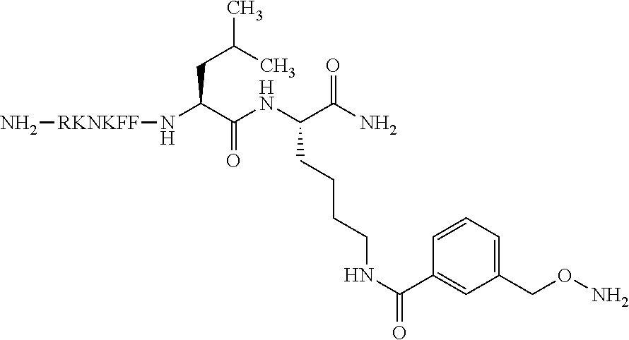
N[RKNKFF]NC(C(NC(C(N)=O)CCCCNC(=O)C1=CC(CON)=CC=C1)=O)CC(C)C
